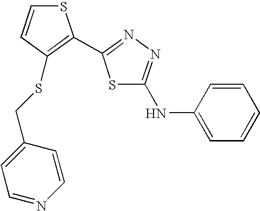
C1=CC(CSC2=C(C3=NN=C(NC4=CC=CC=C4)S3)SC=C2)=CC=N1
